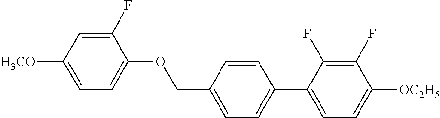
C1(F)=CC([H3CO])=CC=C1OCC1=CC=C(C2=CC=C([OC2H5])C(F)=C2F)C=C1
